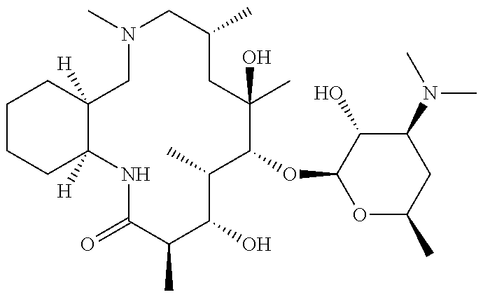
C12([H])CN(C)CC(C)CC(C)(O)C(OC3OC(C)CC(N(C)C)C3O)C(C)C(O)C(C)C(=O)NC1([H])CCCC2
